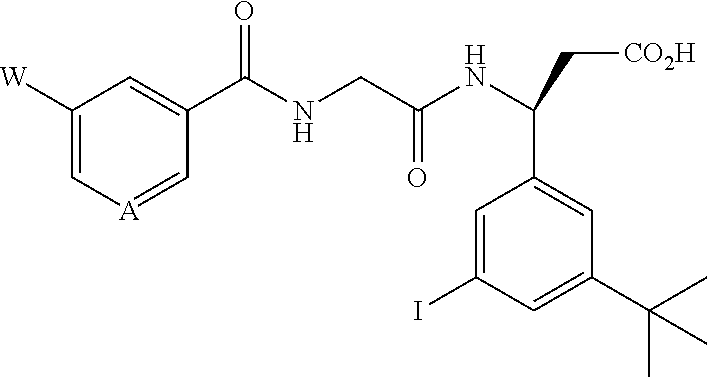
C1([W])=C[A]=CC(C(NCC(NC(C[CO2H])C2=CC(C(C)(C)C)=CC(I)=C2)=O)=O)=C1
